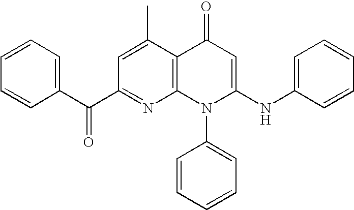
C1(C(C2=CC=CC=C2)=O)=NC2=C(C(C)=C1)C(=O)C=C(NC1=CC=CC=C1)N2C1=CC=CC=C1
